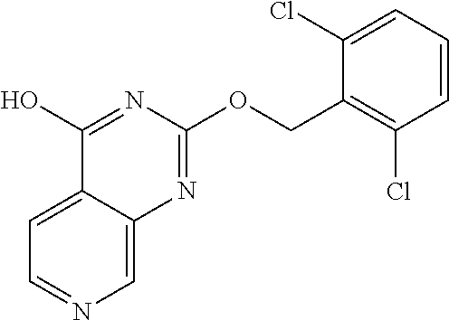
C1=C2C(=CC=N1)C(O)=NC(OCC1=C(Cl)C=CC=C1Cl)=N2
